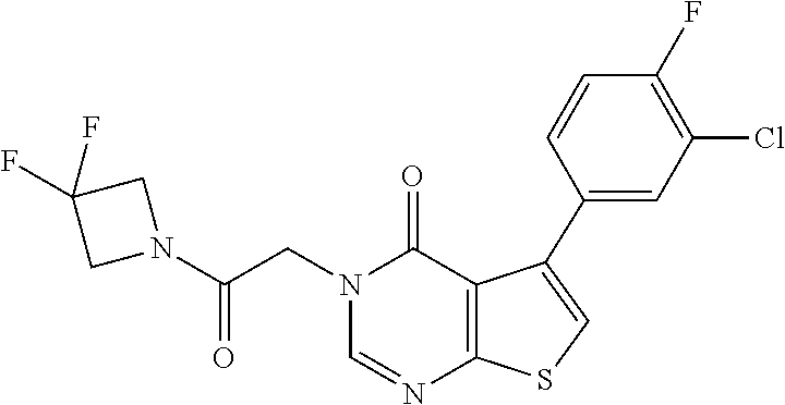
N1(CC(N2CC(F)(F)C2)=O)C=NC2=C(C(C3=CC(Cl)=C(F)C=C3)=CS2)C1=O
